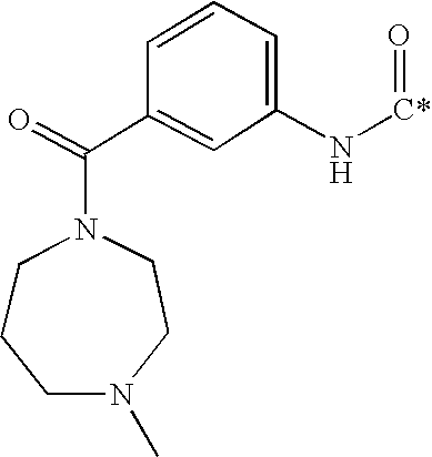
C1CCN(C)CCN1C(C1=CC(N[C*]=O)=CC=C1)=O
